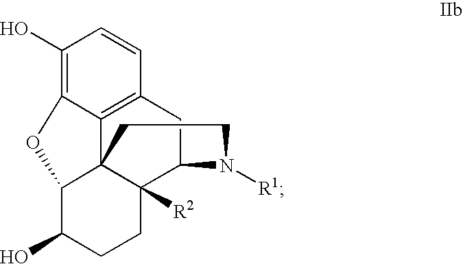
C1(O)=C2C3=C(C=C1)CC1C4([R2])C3(C(C(O)CC4)O2)CCN1[R1]
